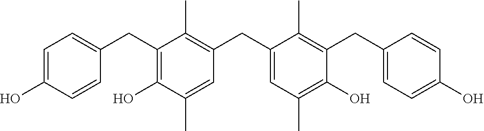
C1=C(O)C=CC(CC2=C(O)C(C)=CC(CC3=CC(C)=C(O)C(CC4=CC=C(O)C=C4)=C3C)=C2C)=C1
